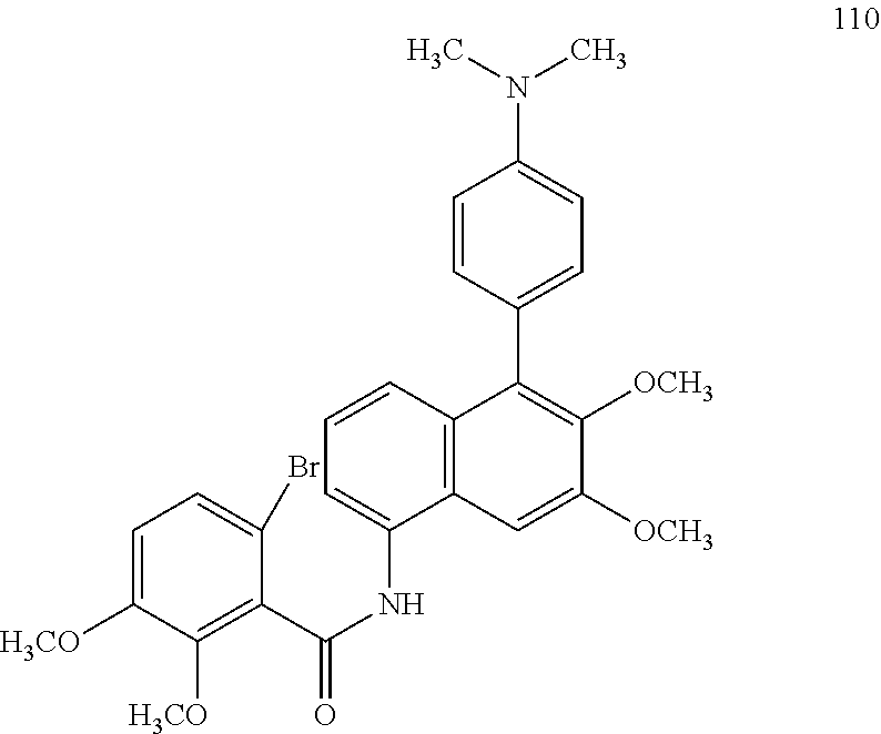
C1=C(NC(=O)C2=C([H3CO])C([H3CO])=CC=C2Br)C2=C(C=C1)C(C1=CC=C(N(C)C)C=C1)=C([OCH3])C([OCH3])=C2
